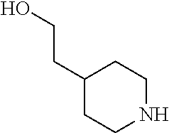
C1(CCO)CCNCC1
